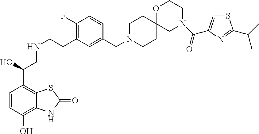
C1N(CC2=CC(CCNCC(C3=C4C(=C(O)C=C3)NC(=O)S4)O)=C(F)C=C2)CCC2(C1)CN(C(=O)C1=CSC(C(C)C)=N1)CCO2
